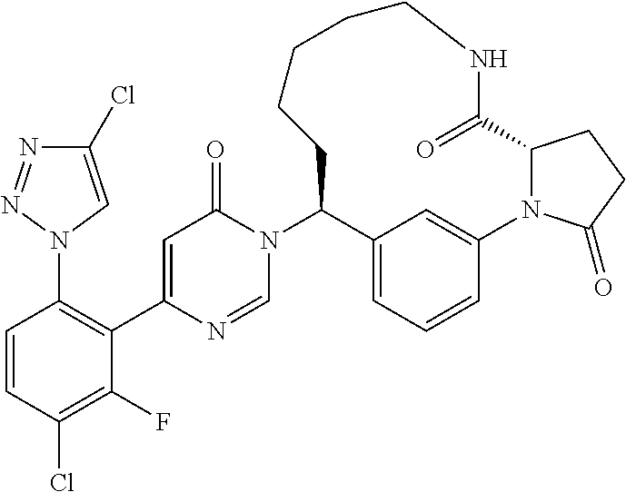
N1(C2C3=CC=CC(=C3)N3C(C(=O)NCCCCC2)CCC3=O)C(=O)C=C(C2=C(N3C=C(Cl)N=N3)C=CC(Cl)=C2F)N=C1
